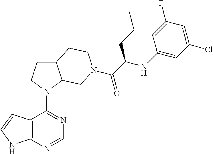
N1(C2=NC=NC3=C2C=CN3)C2C(CC1)CCN(C(C(NC1=CC(Cl)=CC(F)=C1)CCC)=O)C2
